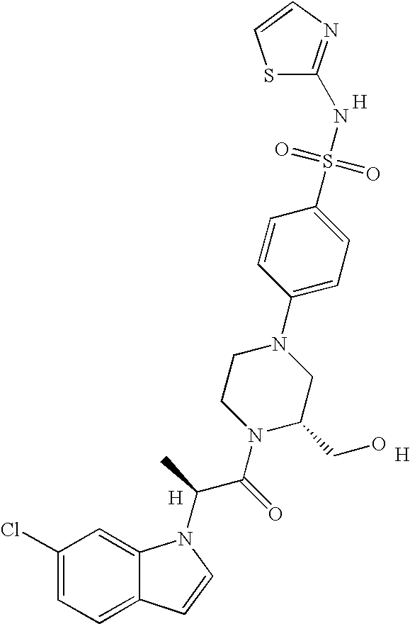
C1(Cl)=CC=C2C(=C1)N(C(C(N1C(CO)CN(C3=CC=C(S(=O)(=O)NC4=NC=CS4)C=C3)CC1)=O)C)C=C2.[H].[H].[H]
